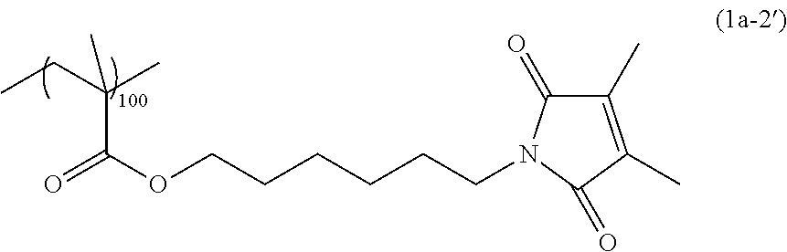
C1(C)=C(C)C(=O)N(CCCCCCOC(=O)C(C)(CC)C)C1=O
